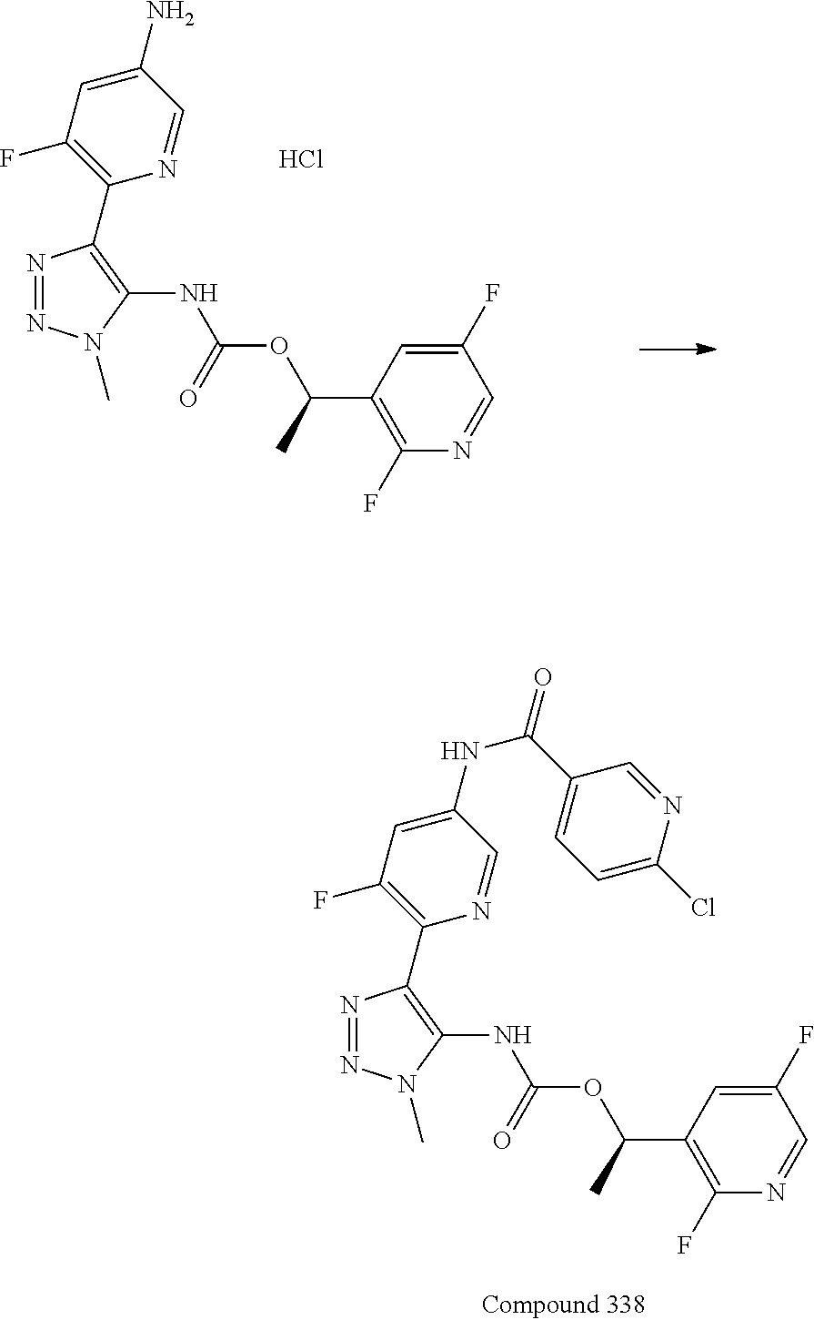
C1(F)=C(C(OC(NC2=C(C3=C(F)C=C(N)C=N3)N=NN2C)=O)C)C=C(F)C=N1.Cl.C1(F)=C(C(OC(NC2=C(C3=C(F)C=C(NC(C4=CC=C(Cl)N=C4)=O)C=N3)N=NN2C)=O)C)C=C(F)C=N1
